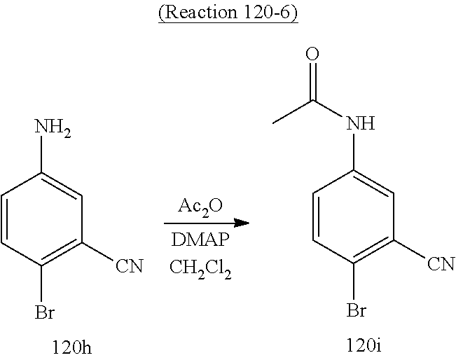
C1=CC(Br)=C([CN])C=C1N.[Ac2O].C1=CC(Br)=C([CN])C=C1NC(=O)C
